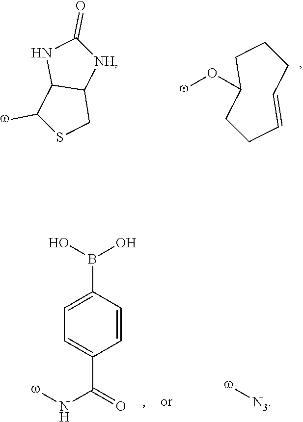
C1([w])SCC2C1NC(=O)[NH]2.C1CC=CCCCC1O[w].C1=C(B(O)O)C=CC(C(N[w])=O)=C1.[w][N3]
